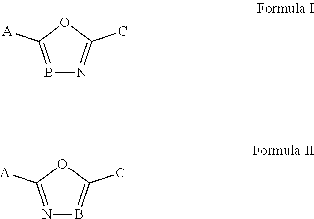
B1=C([A])OC(C)=N1.N1=C([A])OC(C)=B1
